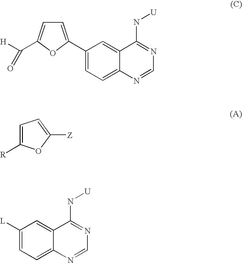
C1=C(C2=CC=C3C(=C2)C(N[U])=NC=N3)OC(C([H])=O)=C1.C1=C([R])OC([Z])=C1.C1([L])=CC=C2C(=C1)C(N[U])=NC=N2
